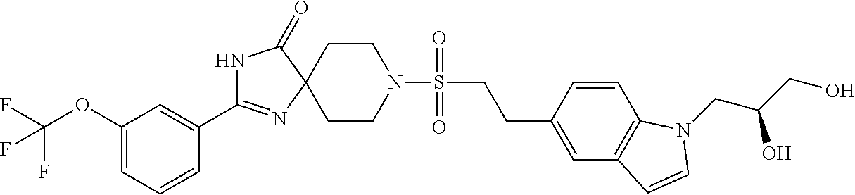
N1C(C2=CC(OC(F)(F)F)=CC=C2)=NC2(C1=O)CCN(S(CCC1=CC3=C(C=C1)N(CC(CO)O)C=C3)(=O)=O)CC2
